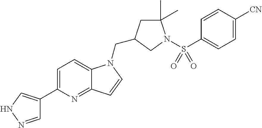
C1=NNC=C1C1=CC=C2C(=N1)C=CN2CC1CC(C)(C)N(S(C2=CC=C([CN])C=C2)(=O)=O)C1
